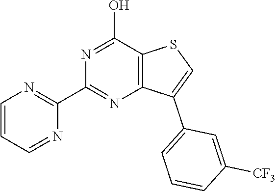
C12=C(C(O)=NC(C3=NC=CC=N3)=N1)SC=C2C1=CC=CC([CF3])=C1
